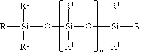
[R][Si](O[Si](O[Si]([R])([R1])[R1])([R1])[R1])([R1])[R1]
